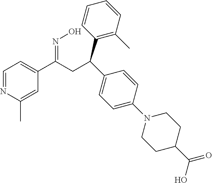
C1=NC(C)=CC(C(CC(C2=CC=C(N3CCC(C(O)=O)CC3)C=C2)C2=C(C)C=CC=C2)=NO)=C1
